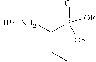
NC(P(=O)([OR])[OR])CC.Br
